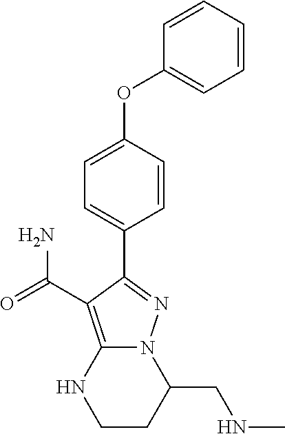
C12=C(C(N)=O)C(C3=CC=C(OC4=CC=CC=C4)C=C3)=NN1C(CNC)CCN2
